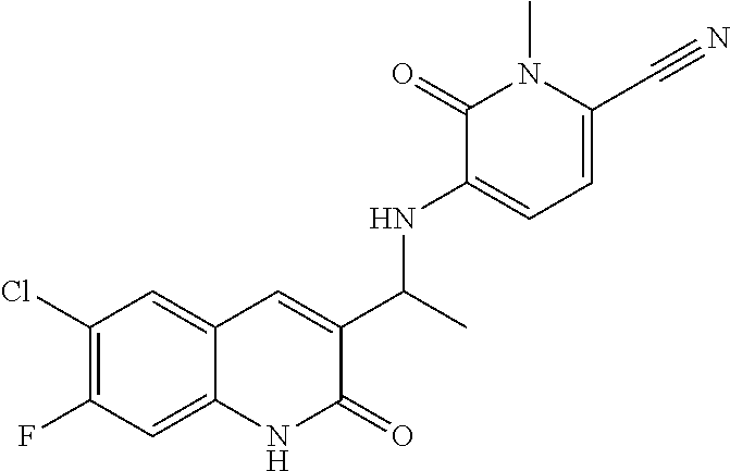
C1(Cl)=C(F)C=C2C(=C1)C=C(C(C)NC1=CC=C(C#N)N(C)C1=O)C(=O)N2
